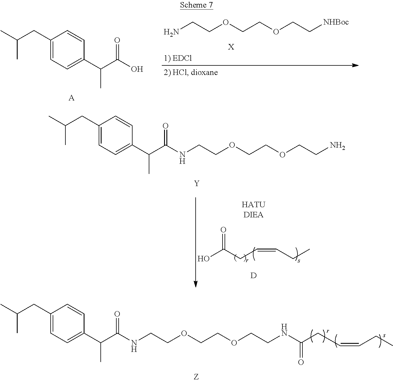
NCCOCCOCC[NHBoc].[X].C1(CC(C)C)=CC=C(C(C(O)=O)C)C=C1.[A].C1(CC(C)C)=CC=C(C(C(NCCOCCOCCN)=O)C)C=C1.[Y].OC(CC=CCC)=O.[D].C1(CC(C)C)=CC=C(C(C(NCCOCCOCCNC(CC=CCC)=O)=O)C)C=C1
